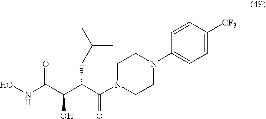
ONC(C(C(C(N1CCN(C2=CC=C([CF3])C=C2)CC1)=O)CC(C)C)O)=O
